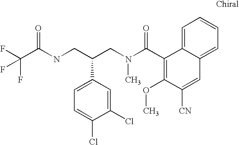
C(C(NCC(CN(C(C1=C(OC)C([CN])=CC2=CC=CC=C12)=O)C)C1=CC=C(Cl)C(Cl)=C1)=O)(F)(F)F
